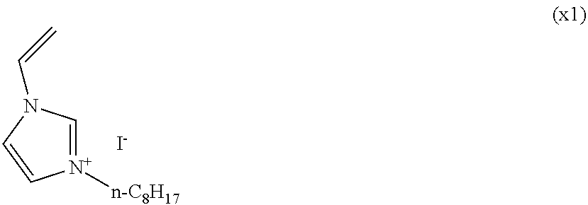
[N+]1([n-C8H17])=CN(C=C)C=C1.[I-]
